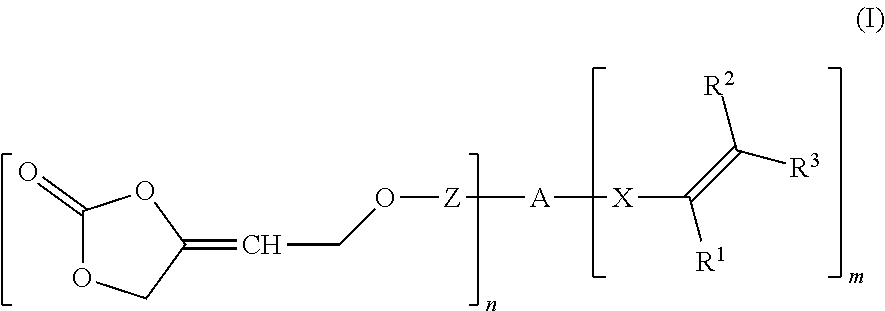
C1(=O)OCC(=CCO[Z][A][X]C([R1])=C([R3])[R2])O1
